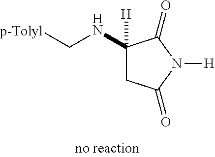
C(NC1([H])CC(=O)N([H])C1=O)[p-Tolyl]
